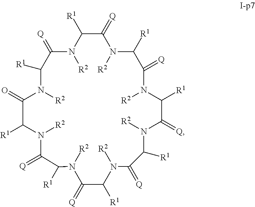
C1(=[Q])C([R1])N([R2])C(=[Q])C([R1])N([R2])C(=[Q])C([R1])N([R2])C(=[Q])C([R1])N([R2])C(=[Q])C([R1])N([R2])C(=[Q])C([R1])N([R2])C(=O)C([R1])N([R2])C(=[Q])C([R1])N1[R2]
